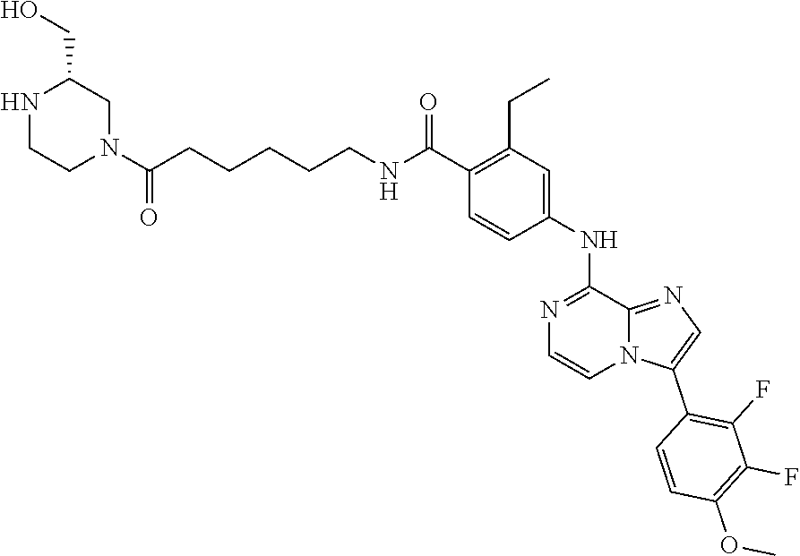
C(CCCCNC(C1=C(CC)C=C(NC2=NC=CN3C2=NC=C3C2=C(F)C(F)=C(OC)C=C2)C=C1)=O)C(N1CC(CO)NCC1)=O
